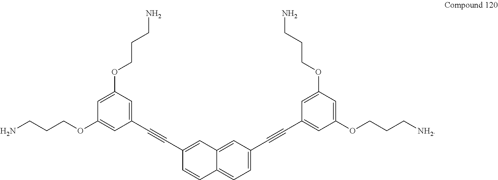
C1=C(C#CC2=CC(OCCCN)=CC(OCCCN)=C2)C=CC2=CC=C(C#CC3=CC(OCCC[NH2])=CC(OCCCN)=C3)C=C12
